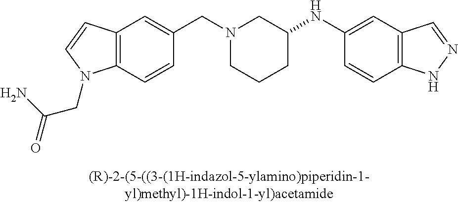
C12=C(C=CC(CN3CCCC(NC4=CC5=C(C=C4)NN=C5)C3)=C1)N(CC(=O)N)C=C2
